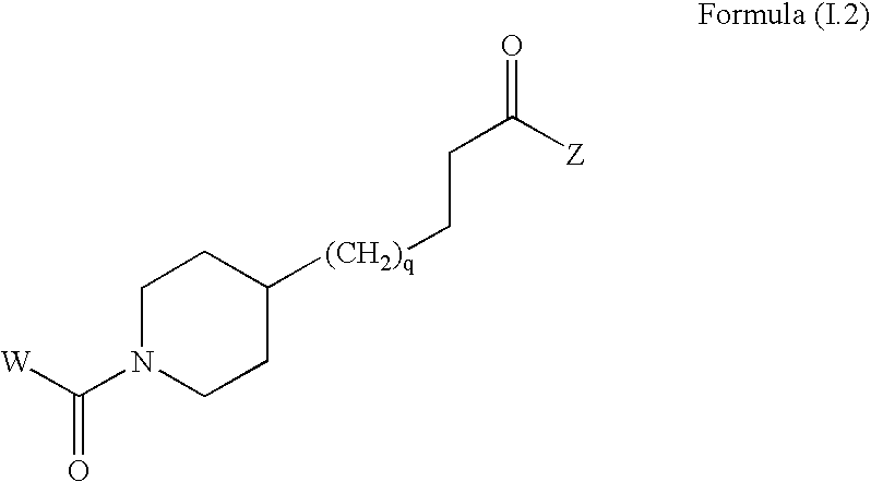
C1N(C([W])=O)CCC([(CH2)q]CCC(=O)[Z])C1
